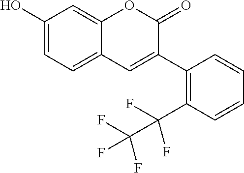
C1(O)=CC=C2C(=C1)OC(=O)C(C1=C(C(F)(C(F)(F)F)F)C=CC=C1)=C2
